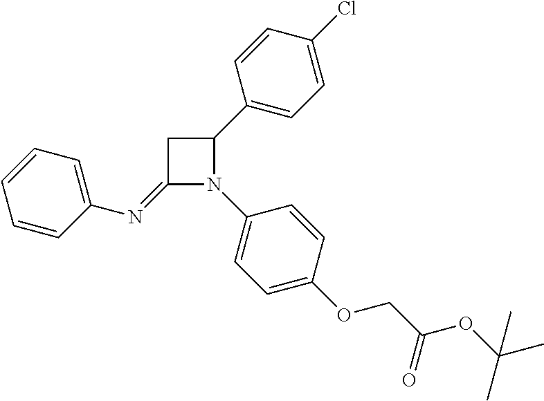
C1(=NC2=CC=CC=C2)N(C2=CC=C(OCC(OC(C)(C)C)=O)C=C2)C(C2=CC=C(Cl)C=C2)C1
